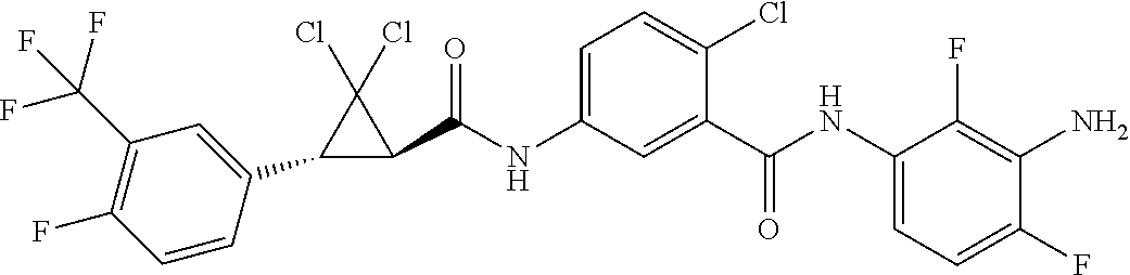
C1(C2=CC(C(F)(F)F)=C(F)C=C2)C(C(NC2=CC=C(Cl)C(C(NC3=CC=C(F)C(N)=C3F)=O)=C2)=O)C1(Cl)Cl
